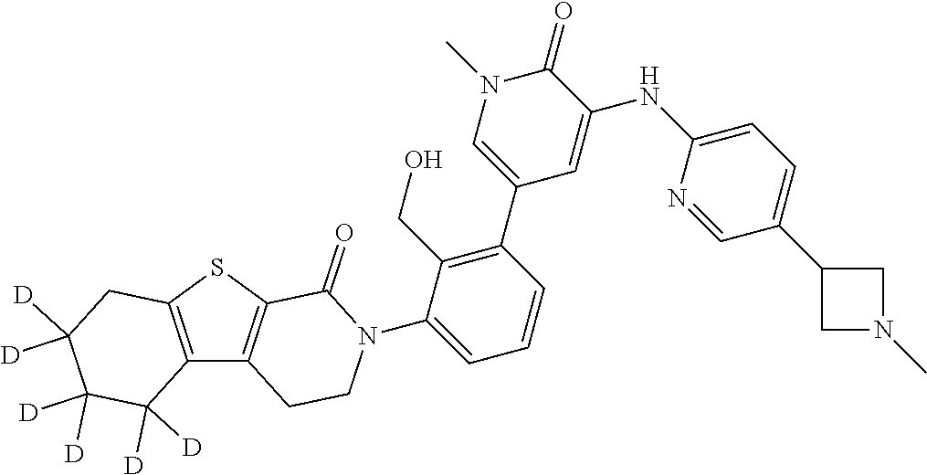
C12=C(SC3=C1CCN(C1=CC=CC(C4=CN(C)C(=O)C(NC5=CC=C(C6CN(C)C6)C=N5)=C4)=C1CO)C3=O)CC([D])([D])C([D])([D])C2([D])[D]
